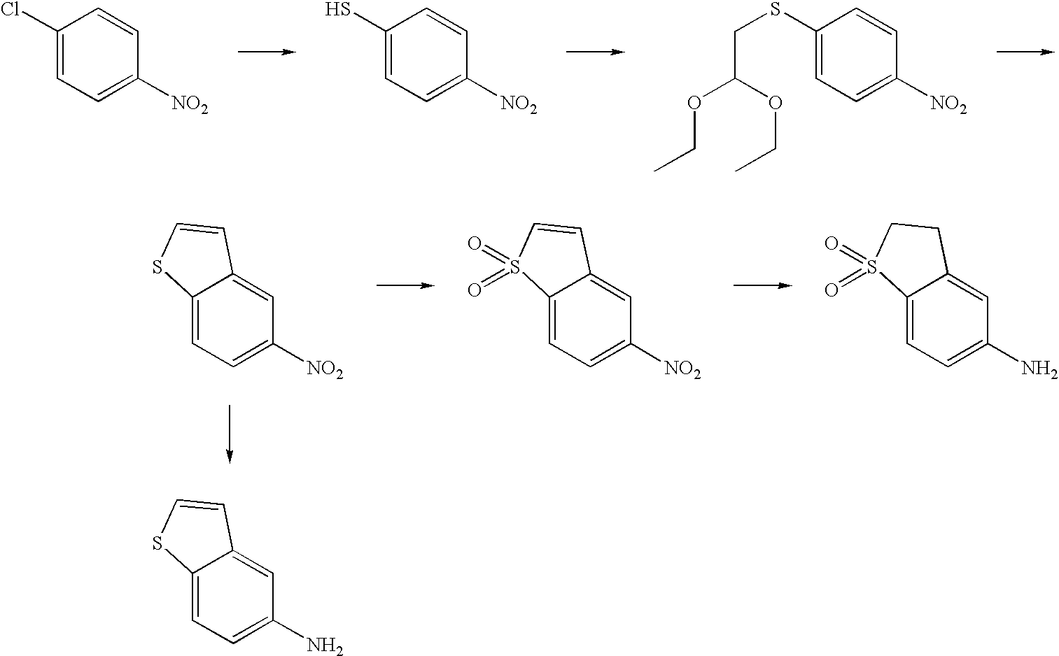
C12=CC=C([NO2])C=C1C=CS2.C12=CC=C([NO2])C=C1C=CS2(=O)=O.C12=CC=C(N)C=C1CCS2(=O)=O.C1(Cl)=CC=C([NO2])C=C1.C1(S)=CC=C([NO2])C=C1.C1(SCC(OCC)OCC)=CC=C([NO2])C=C1.C12=CC=C(N)C=C1C=CS2
